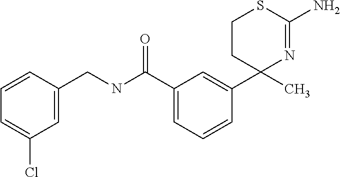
C1=CC=C(C(NCC2=CC(Cl)=CC=C2)=O)C=C1C1(C)N=C(N)SCC1
